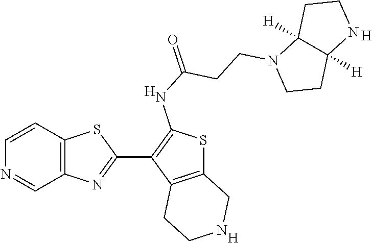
C12=C(C=CN=C1)SC(C1=C(NC(=O)CCN3CCC4([H])C3([H])CCN4)SC3=C1CCNC3)=N2.[H].[H].[H]
